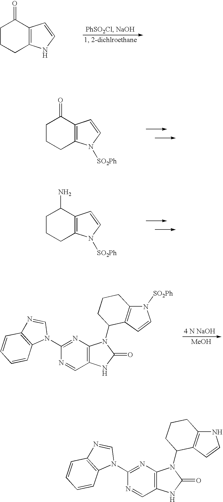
C1CCC2=C(C1=O)C=CN2.C1CCC2=C(C1=O)C=CN2[SO2Ph].C1CCC2=C(C1N)C=CN2[SO2Ph].N1=C(N2C=NC3=C2C=CC=C3)N=CC2=C1N(C1C3=C(CCC1)N([SO2Ph])C=C3)C(=O)N2.[MeOH].N1=C(N2C=NC3=C2C=CC=C3)N=CC2=C1N(C1C3=C(CCC1)NC=C3)C(=O)N2
